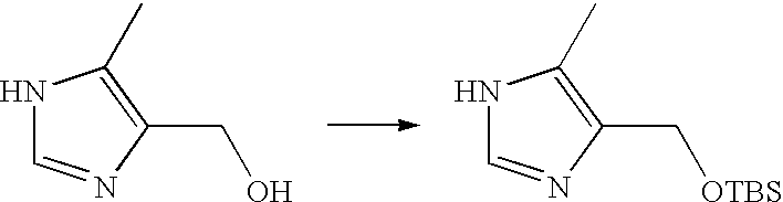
N1C=NC(CO)=C1C.N1C=NC(C[OTBS])=C1C
